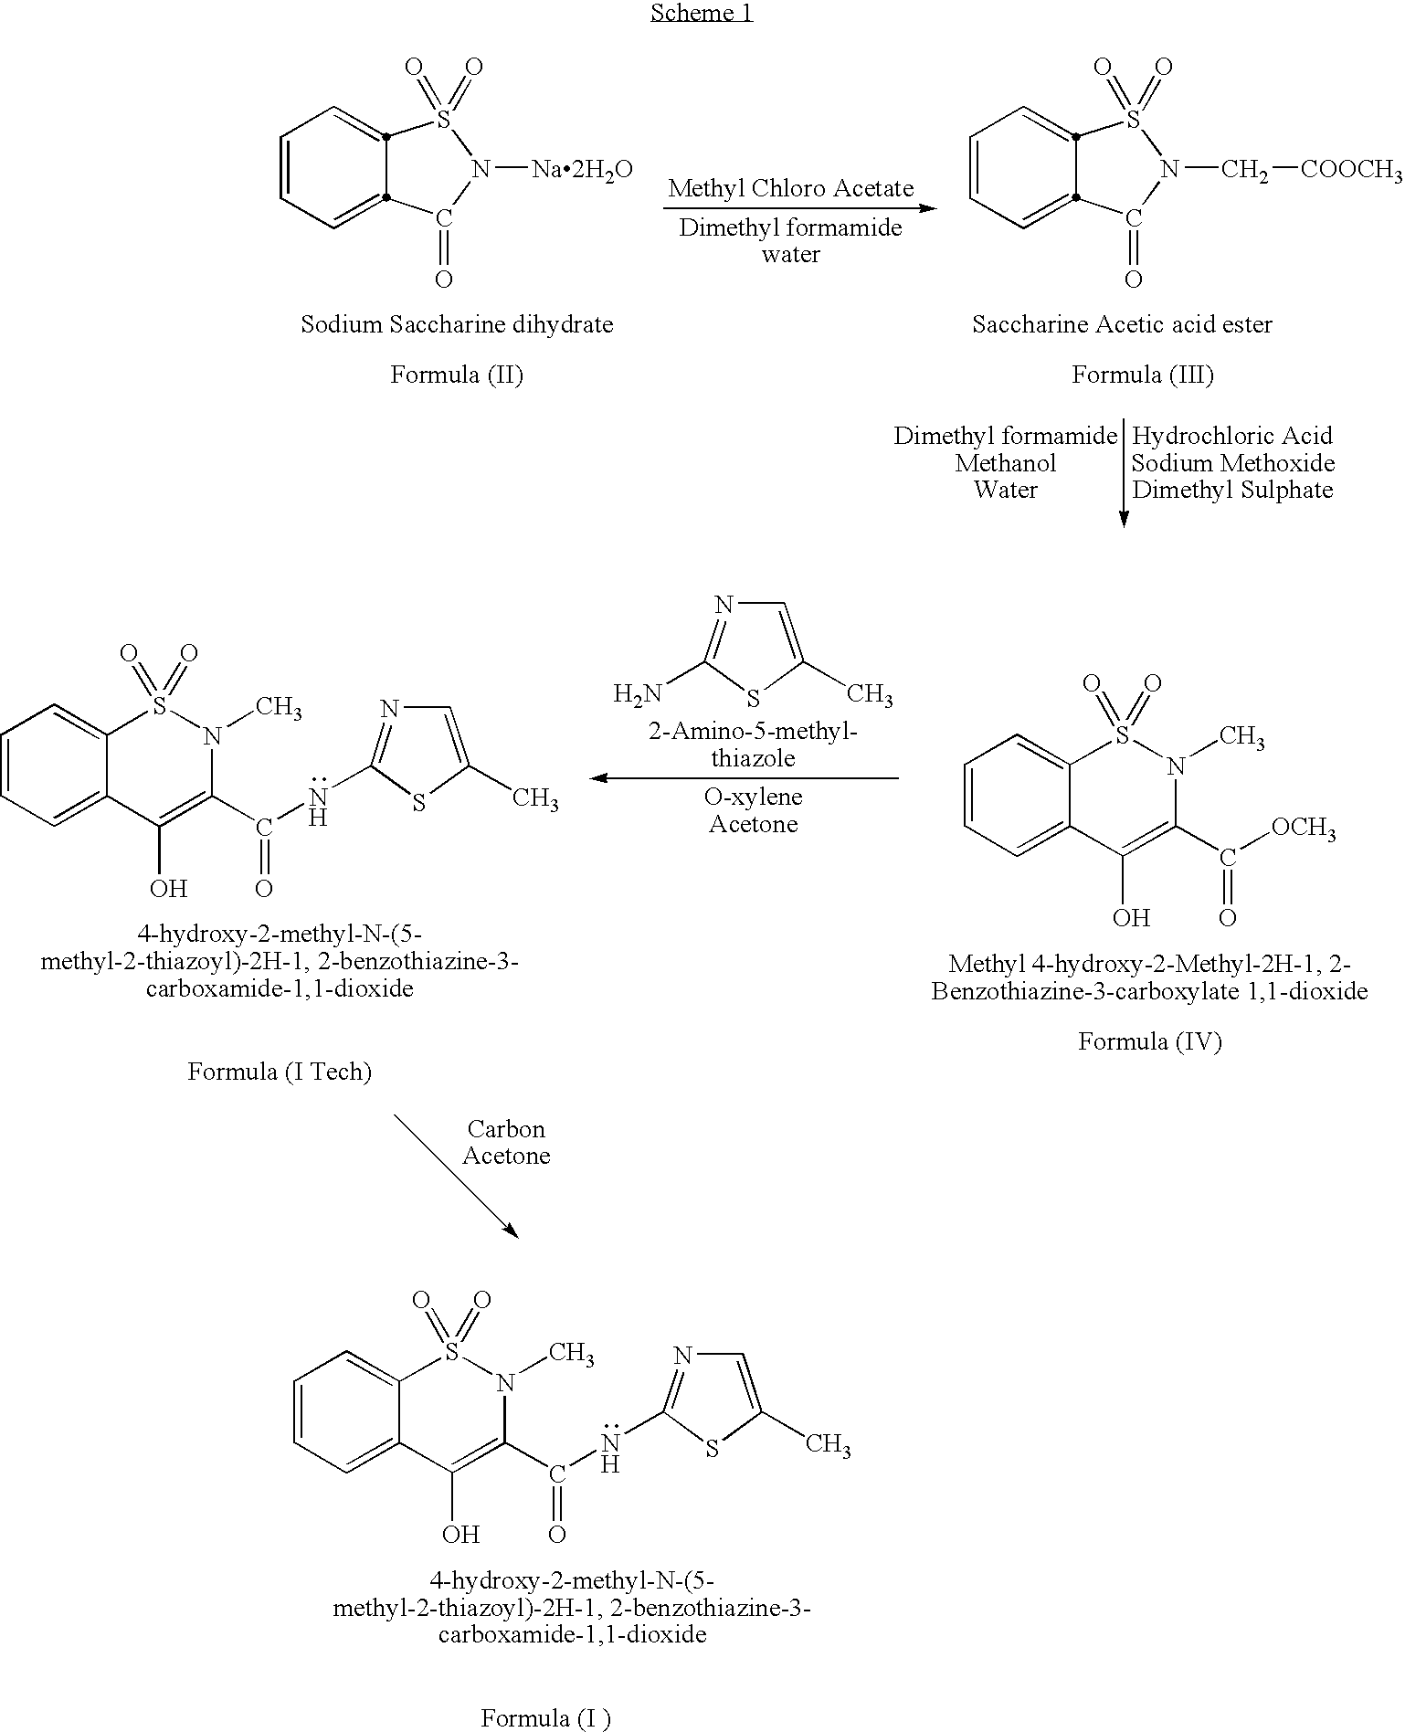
C1=CC=C2C(=C1)S(=O)(=O)N(C)C(C(=O)NC1=NC=C(C)S1)=C2O.C1=CC=C2C(=O)N([Na2H2O])S(=O)(=O)C2=C1.C1=CC=C2C(=O)N(C[COOCH3])S(=O)(=O)C2=C1.C1=C(C)SC(N)=N1.C1=CC=C2C(=C1)S(=O)(=O)N(C)C(C(=O)NC1=NC=C(C)S1)=C2O.C1=CC=C2C(=C1)S(=O)(=O)N(C)C(C([OCH3])=O)=C2O
